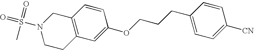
C1(OCCCC2=CC=C([CN])C=C2)=CC2=C(C=C1)CN(S(=O)(=O)C)CC2
